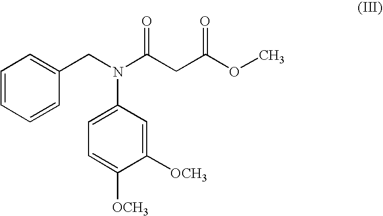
C1=CC=CC(CN(C(CC(OC)=O)=O)C2=CC=C([OCH3])C([OCH3])=C2)=C1
